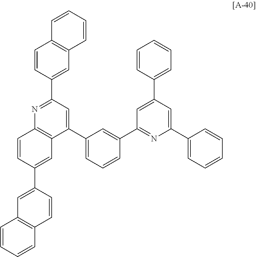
C1=CC(C2=CC3=C(C=C2)C=CC=C3)=CC2=C1N=C(C1=CC3=C(C=C1)C=CC=C3)C=C2C1=CC=CC(C2=NC(C3=CC=CC=C3)=CC(C3=CC=CC=C3)=C2)=C1
